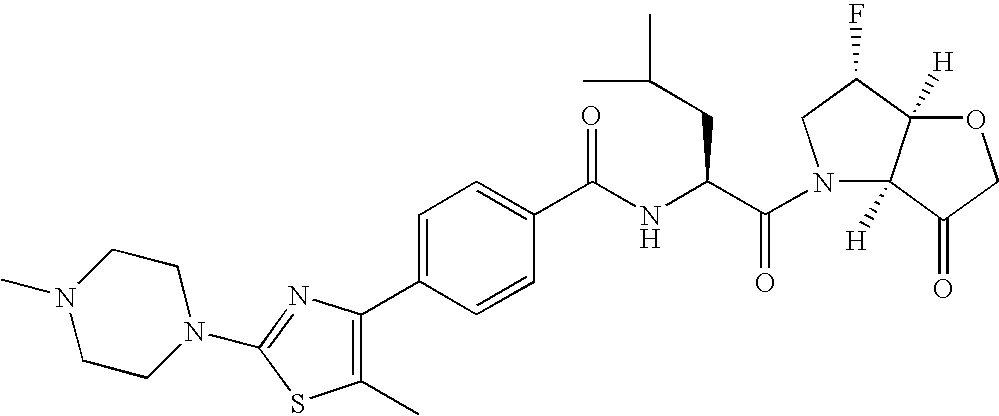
C1CN(C)CCN1C1=NC(C2=CC=C(C(NC(C(=O)N3C4([H])C([H])(C(F)C3)OCC4=O)CC(C)C)=O)C=C2)=C(C)S1
